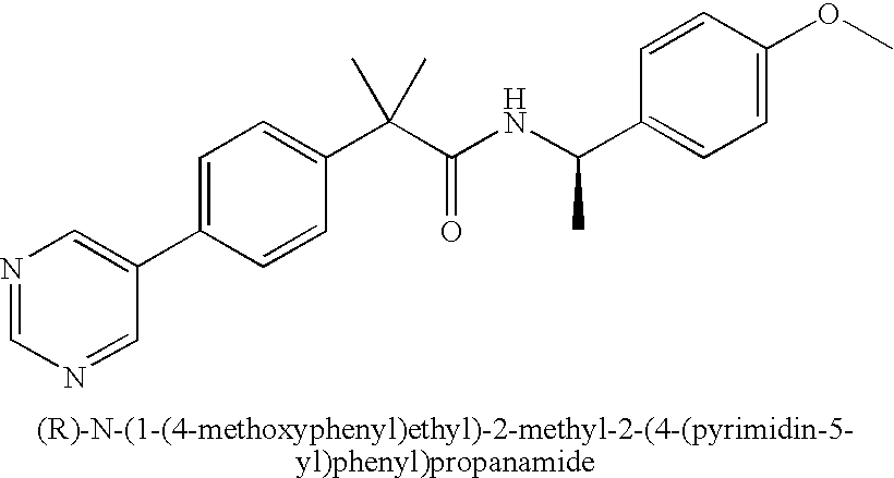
N1=CN=CC(C2=CC=C(C(C(NC(C3=CC=C(OC)C=C3)C)=O)(C)C)C=C2)=C1
